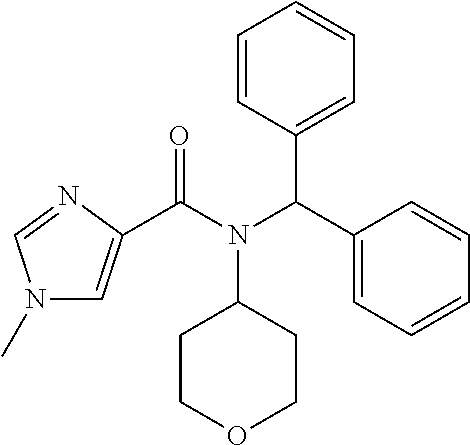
C(N(C(C1=CC=CC=C1)C1=CC=CC=C1)C1CCOCC1)(=O)C1=CN(C)C=N1
